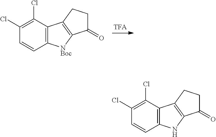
C1(Cl)=C(Cl)C2=C(C=C1)[NBoc]C1=C2CCC1=O.C1(Cl)=C(Cl)C2=C(C=C1)NC1=C2CCC1=O
